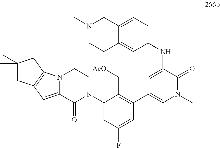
C1=C(NC2=CC=C3C(=C2)CCN(C)C3)C(=O)N(C)C=C1C1=C(C[AcO])C(N2CCN3C(=CC4=C3CC(C)(C)C4)C2=O)=CC(F)=C1
